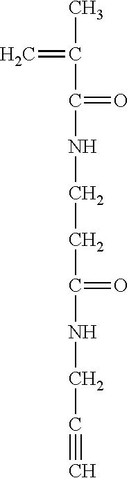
CC(C(=O)NCCC(NCC#C)=O)=C
